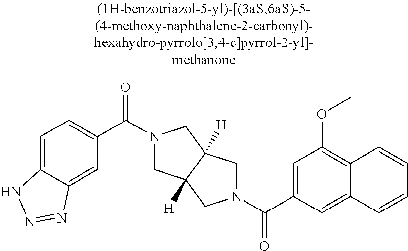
C(C1=CC(OC)=C2C(=C1)C=CC=C2)(=O)N1CC2([H])CN(C(=O)C3=CC=C4C(=C3)N=NN4)CC2([H])C1
